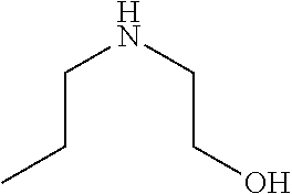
C(NCCO)CC
